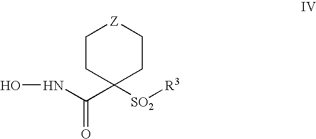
C1CC(C(NO)=O)([SO2][R3])CC[Z]1
